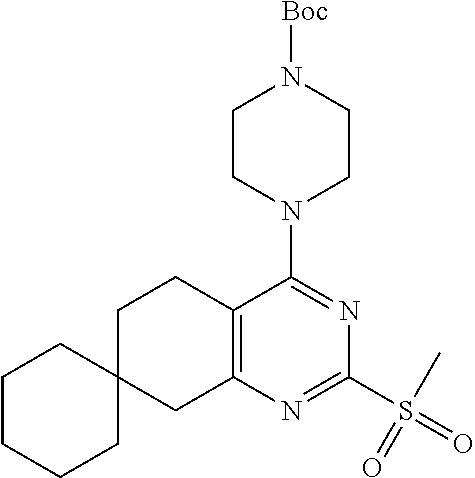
C1C2(CC3=C(C1)C(N1CCN([Boc])CC1)=NC(S(=O)(C)=O)=N3)CCCCC2
